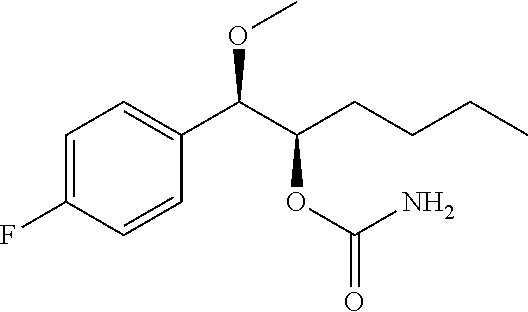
C1=C(F)C=CC(C(C(CCCC)OC(=O)N)OC)=C1
